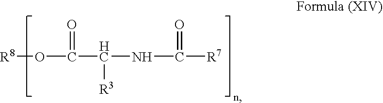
[R8]OC(C(NC([R7])=O)[R3])=O
